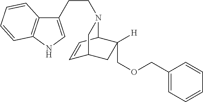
C1(CCN2C3C=CC(CC3([H])COCC3=CC=CC=C3)C2)=CNC2=C1C=CC=C2
